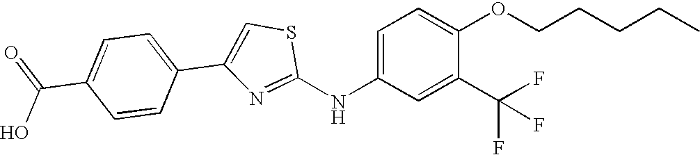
C1(C(=O)O)=CC=C(C2=CSC(NC3=CC=C(OCCCCC)C(C(F)(F)F)=C3)=N2)C=C1
